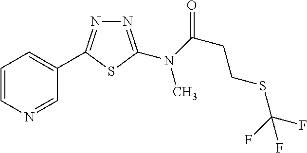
C1=CN=CC(C2=NN=C(N(C(CCSC(F)(F)F)=O)C)S2)=C1
